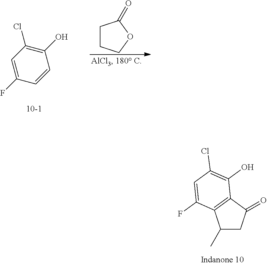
C1(C)CC(=O)C2=C1C(F)=CC(Cl)=C2O.C1CCOC1=O.C1=C(F)C=CC(O)=C1Cl
